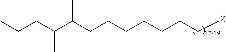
C(C(CCCCCC(C[Z])C)C)(CCC)C
